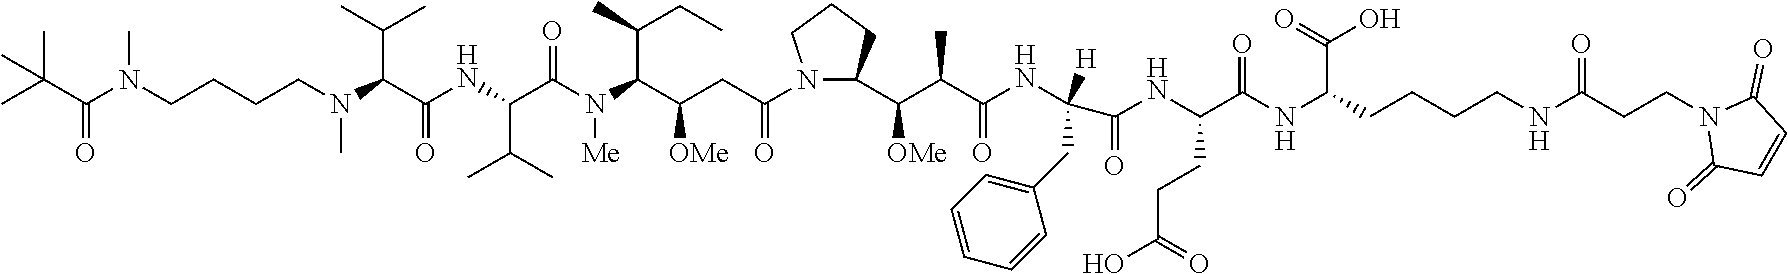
C(C(NC(C(NC(=O)C(NC(C(C([OMe])C1N(C(CC(C(N(C(C(NC(C(C(C)C)N(C)CCCCN(C(=O)C(C)(C)C)C)=O)C(C)C)=O)[Me])C(C)CC)[OMe])=O)CCC1)C)=O)([H])CC1=CC=CC=C1)CCC(O)=O)=O)C(=O)O)CCCNC(CCN1C(=O)C=CC1=O)=O
